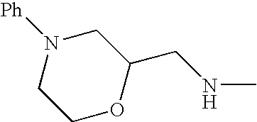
C1OC(CNC)CN([Ph])C1
